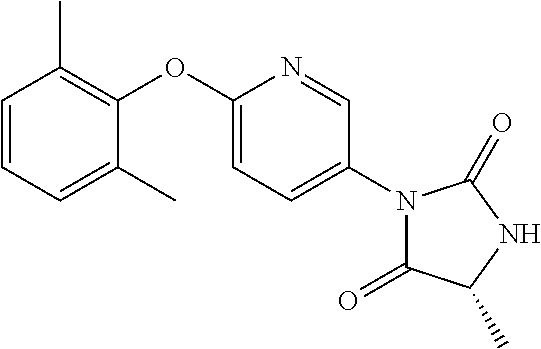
C1=C(OC2=C(C)C=CC=C2C)N=CC(N2C(=O)C(C)NC2=O)=C1
